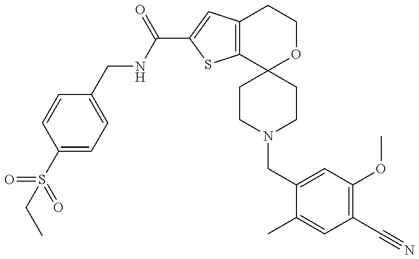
CCS(C1=CC=C(CNC(=O)C2=CC3=C(S2)C2(OCC3)CCN(CC3=CC(OC)=C(C#N)C=C3C)CC2)C=C1)(=O)=O
